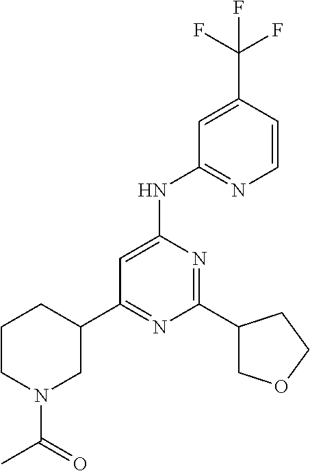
C1(C2COCC2)=NC(NC2=NC=CC(C(F)(F)F)=C2)=CC(C2CCCN(C(C)=O)C2)=N1
